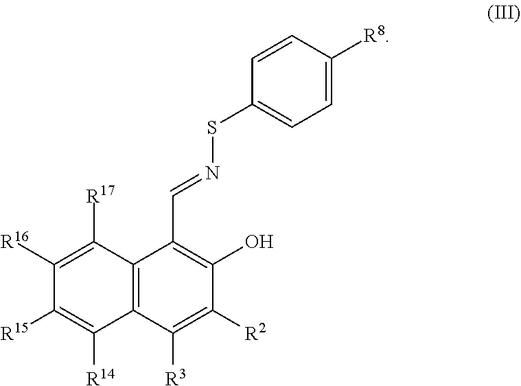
C12=C(C([R3])=C([R2])C(O)=C1C=NSC1=CC=C([R8])C=C1)C([R14])=C([R15])C([R16])=C2[R17]
